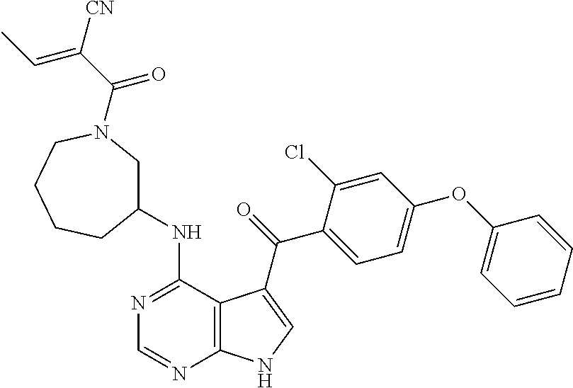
N1=C(NC2CN(C(C([CN])=CC)=O)CCCC2)C2=C(N=C1)NC=C2C(=O)C1=CC=C(OC2=CC=CC=C2)C=C1Cl
